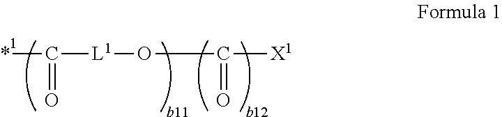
*C([L1]OC([X1])=O)=O
